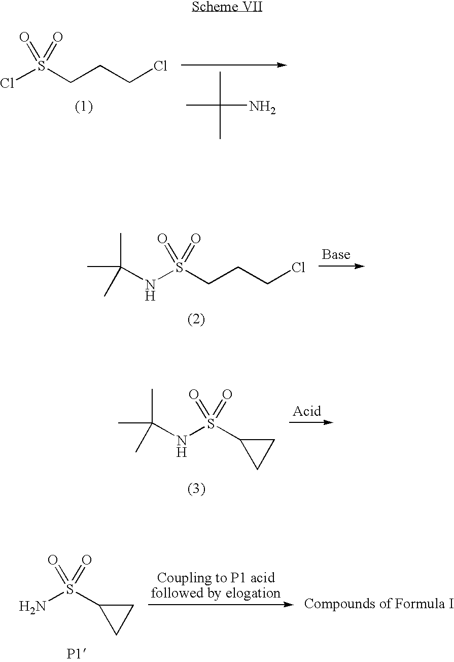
CC(N)(C)C.ClS(CCCCl)(=O)=O.S(N)(C1CC1)(=O)=O.N(S(CCCCl)(=O)=O)C(C)(C)C.N(S(C1CC1)(=O)=O)C(C)(C)C
